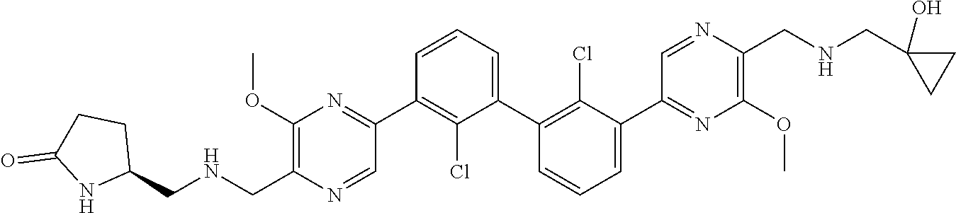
C1(OC)=C(C[HN]CC2CCC(=O)N2)N=CC(C2=C(Cl)C(C3=C(Cl)C(C4=NC(OC)=C(CNCC5(O)CC5)N=C4)=CC=C3)=CC=C2)=N1
